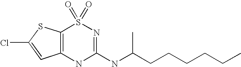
C12=C(NC(NC(CCCCCC)C)=NS1(=O)=O)C=C(Cl)S2
